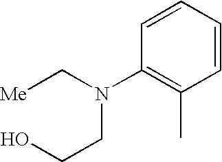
C1(N(CCO)C[Me])=C(C)C=CC=C1
